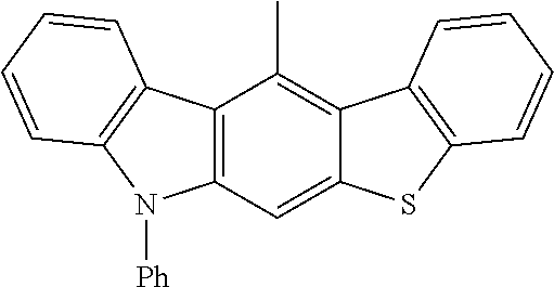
C12=C(C=C3C(=C1C)C1=C(S3)C=CC=C1)N([Ph])C1=C2C=CC=C1
